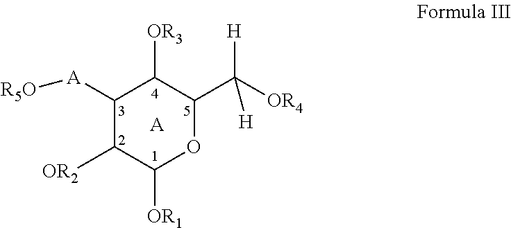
[A].[A](C1C([OR2])C([OR1])OC(C([OR4])([H])[H])C1[OR3])[R5O]
